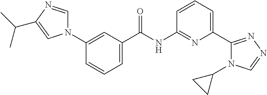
C1=C(C(NC2=NC(C3=NN=CN3C3CC3)=CC=C2)=O)C=C(N2C=NC(C(C)C)=C2)C=C1
